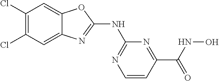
C1(Cl)=C(Cl)C=C2C(=C1)OC(NC1=NC=CC(C(=O)NO)=N1)=N2
